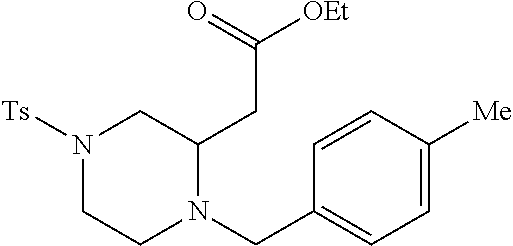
N1([Ts])CCN(CC2=CC=C([Me])C=C2)C(CC([OEt])=O)C1
